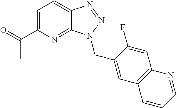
C1=C(C(=O)C)N=C2C(=C1)N=NN2CC1=CC2=C(C=C1F)N=CC=C2
